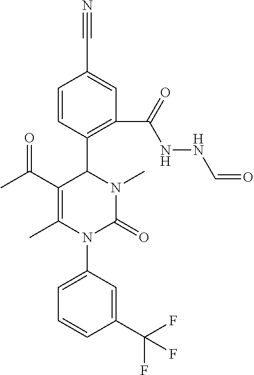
C1=CC(C2C(C(C)=O)=C(C)N(C3=CC=CC(C(F)(F)F)=C3)C(=O)N2C)=C(C(=O)NNC=O)C=C1C#N
